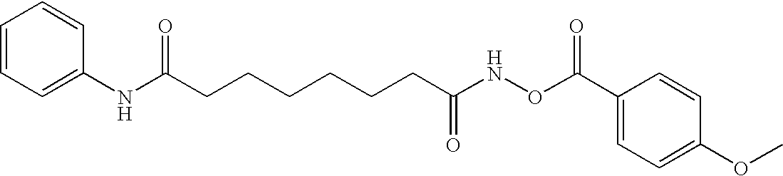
C1=CC=C(NC(CCCCCCC(NOC(C2=CC=C(OC)C=C2)=O)=O)=O)C=C1
